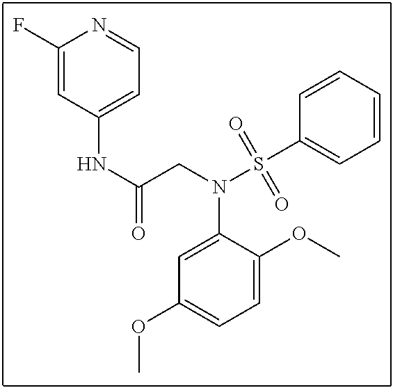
C1(F)=CC(NC(CN(S(C2=CC=CC=C2)(=O)=O)C2=CC(OC)=CC=C2OC)=O)=CC=N1
